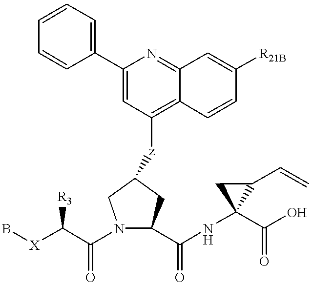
B[X]C(C(=O)N1C(C(NC2(C(O)=O)C(C=C)C2)=O)CC([z]C2=C3C(=NC(C4=CC=CC=C4)=C2)C=C([R21B])C=C3)C1)[R3]
